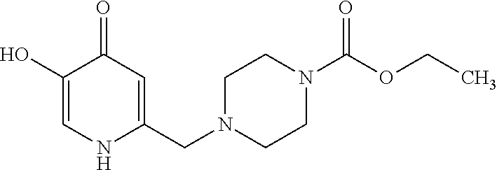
C1(O)=CNC(CN2CCN(C(OCC)=O)CC2)=CC1=O
